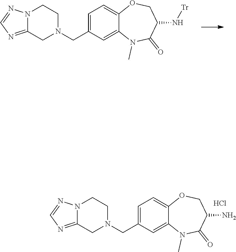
N1(CC2=CC=C3C(=C2)N(C)C(=O)C(N[Tr])CO3)CCN2C(=NC=N2)C1.N1(CC2=CC=C3C(=C2)N(C)C(=O)C(N)CO3)CCN2C(=NC=N2)C1.Cl
